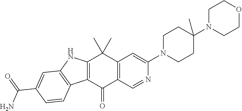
C12=C(C(=O)C3=C(C1(C)C)C=C(N1CCC(N4CCOCC4)(C)CC1)N=C3)C1=C(N2)C=C(C(=O)N)C=C1
